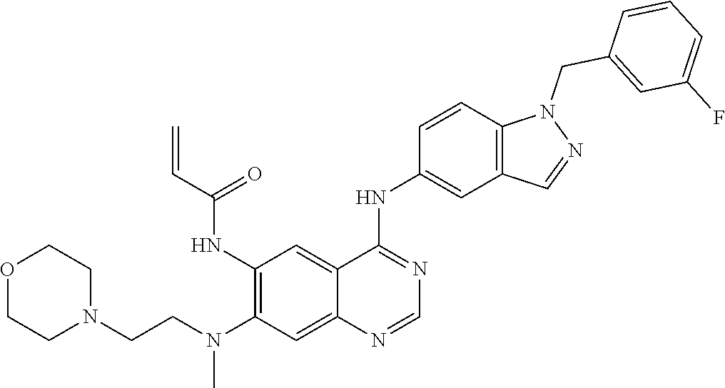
C1(NC(C=C)=O)=C(N(CCN2CCOCC2)C)C=C2C(=C1)C(NC1=CC3=C(C=C1)N(CC1=CC(F)=CC=C1)N=C3)=NC=N2
